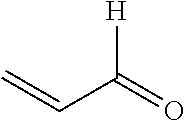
[H]C(=O)C=C
